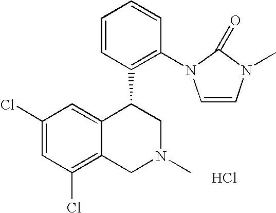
C1(Cl)=CC(Cl)=C2C(=C1)C(C1=C(N3C=CN(C)C3=O)C=CC=C1)CN(C)C2.Cl
